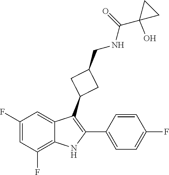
C1(CNC(=O)C2(O)CC2)CC(C2=C(C3=CC=C(F)C=C3)NC3=C(F)C=C(F)C=C23)C1
